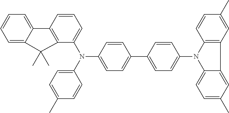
C1=C2C(=CC=C1)C1=C(C(N(C3=CC=C(C)C=C3)C3=CC=C(C4=CC=C(N5C6=CC=C(C)C=C6C6=C5C=CC(C)=C6)C=C4)C=C3)=CC=C1)C2(C)C
